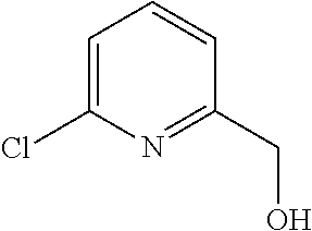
C1=C(Cl)N=C(CO)C=C1
